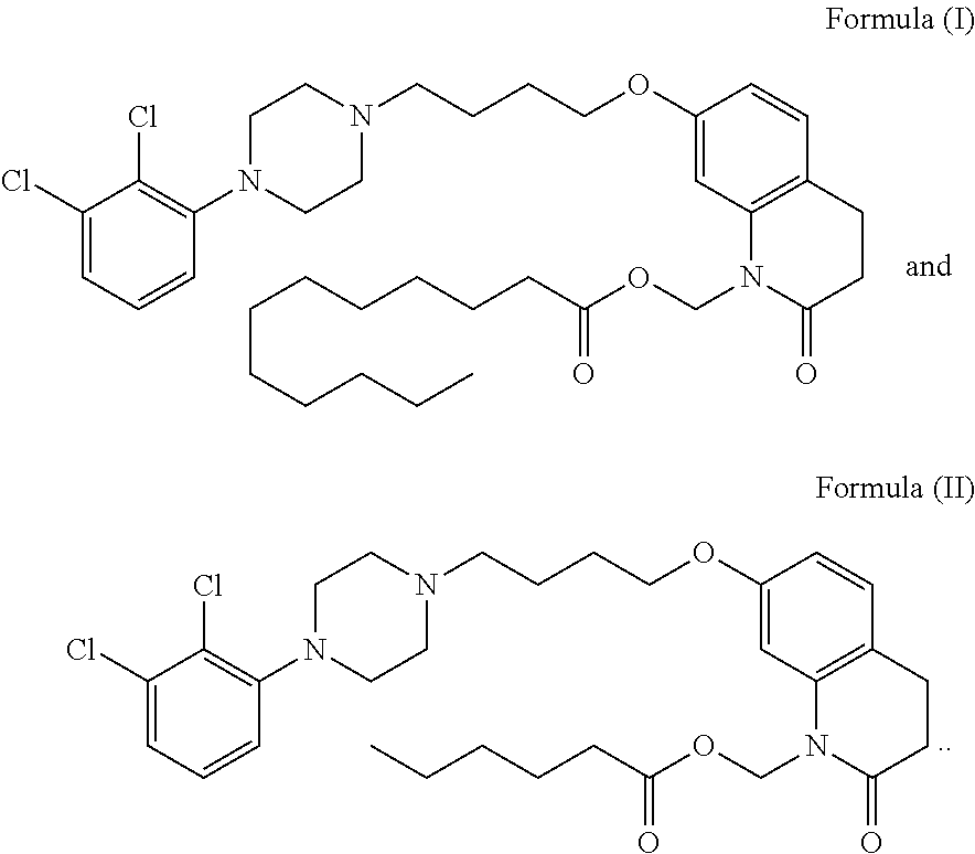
C1(Cl)=CC=CC(N2CCN(CCCCOC3=CC4=C(C=C3)CCC(=O)N4COC(CCCCCCCCCCC)=O)CC2)=C1Cl.C1(Cl)=CC=CC(N2CCN(CCCCOC3=CC4=C(C=C3)CCC(=O)N4COC(CCCCC)=O)CC2)=C1Cl
